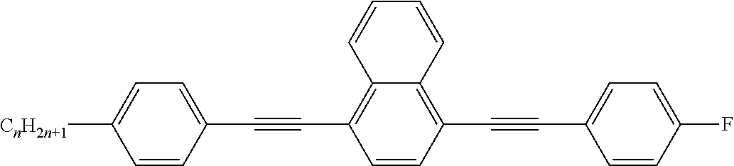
[CnH2n+1]C1=CC=C(C#CC2=C3C(=C(C#CC4=CC=C(F)C=C4)C=C2)C=CC=C3)C=C1
